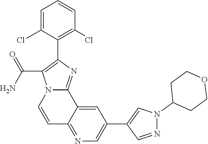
C12=NC=C(C3=CN(C4CCOCC4)N=C3)C=C1C1=NC(C3=C(Cl)C=CC=C3Cl)=C(C(N)=O)N1C=C2
